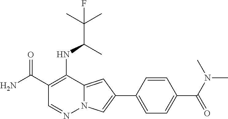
C1(C(N)=O)=C(NC(C(C)(C)F)C)C2=CC(C3=CC=C(C(=O)N(C)C)C=C3)=CN2N=C1
